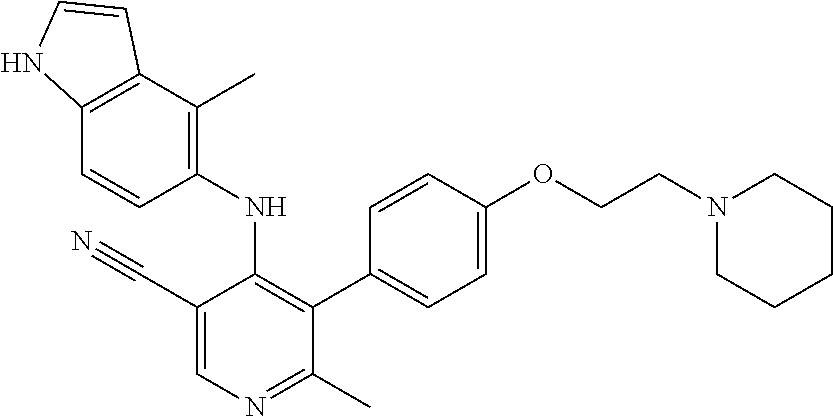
C1(NC2=C(C3=CC=C(OCCN4CCCCC4)C=C3)C(C)=NC=C2C#N)=C(C)C2=C(C=C1)NC=C2
